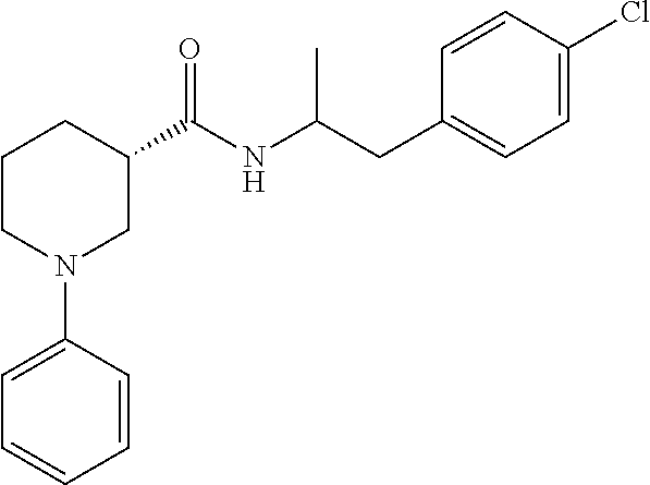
C1CN(C2=CC=CC=C2)CC(C(=O)NC(CC2=CC=C(Cl)C=C2)C)C1
